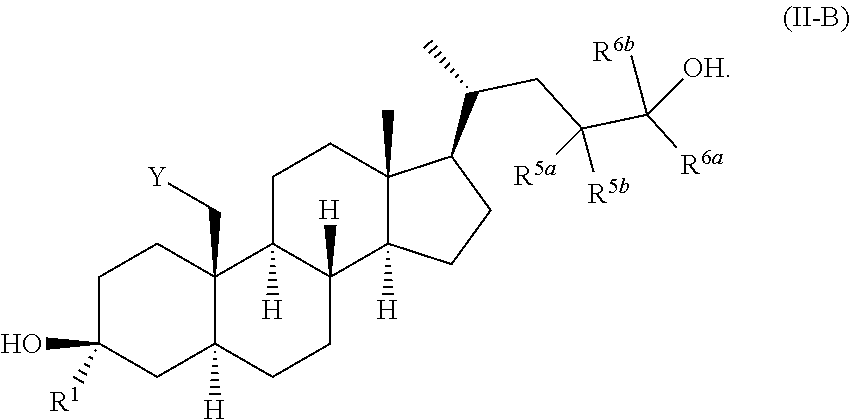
C1C(O)([R1])CC2([H])C(C[Y])(C1)C1([H])C([H])(CC2)C2([H])C(C)(CC1)C(C(C)CC(C([R6a])([R6b])[OH])([R5b])[R5a])CC2
